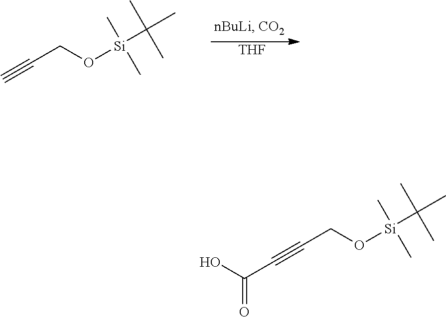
[THF].C#CCO[Si](C(C)(C)C)(C)C.C(#CCO[Si](C(C)(C)C)(C)C)C(O)=O
